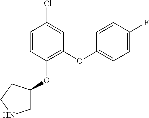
C1(OC2=C(OC3CNCC3)C=CC(Cl)=C2)=CC=C(F)C=C1
